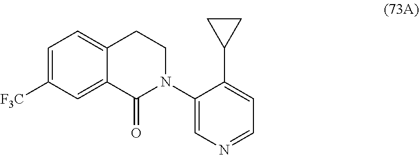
C12=CC([F3C])=CC=C1CCN(C1=CN=CC=C1C1CC1)C2=O
